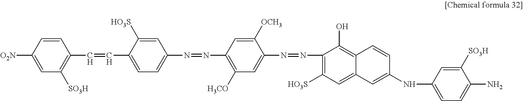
C1=CC([O2N])=CC([SO3H])=C1C=CC1=CC=C(N=NC2=C([H3CO])C=C(N=NC3=C([HO3S])C=C4C(=C3O)C=CC(NC3=CC=C(N)C([SO3H])=C3)=C4)C([OCH3])=C2)C=C1[HO3S]
